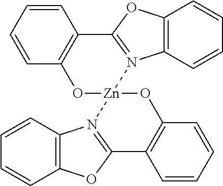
C1=CC=CC2=C1C1=N(C3=C(O1)C=CC=C3)[Zn]1(O2)OC2=C(C=CC=C2)C2=N1C1=C(O2)C=CC=C1
